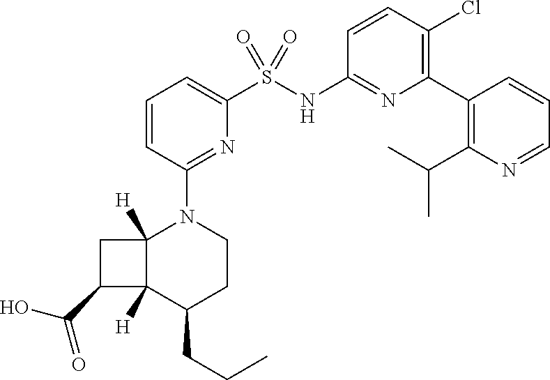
C1=CC(N2C3([H])C([H])(C(CCC)CC2)C(C(=O)O)C3)=NC(S(NC2=NC(C3=C(C(C)C)N=CC=C3)=C(Cl)C=C2)(=O)=O)=C1
